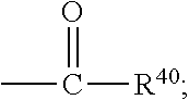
CC([R40])=O
